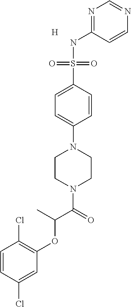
C1=CC(Cl)=CC(OC(C(=O)N2CCN(C3=CC=C(S(=O)(=O)NC4=NC=NC=C4)C=C3)CC2)C)=C1Cl.[H]
